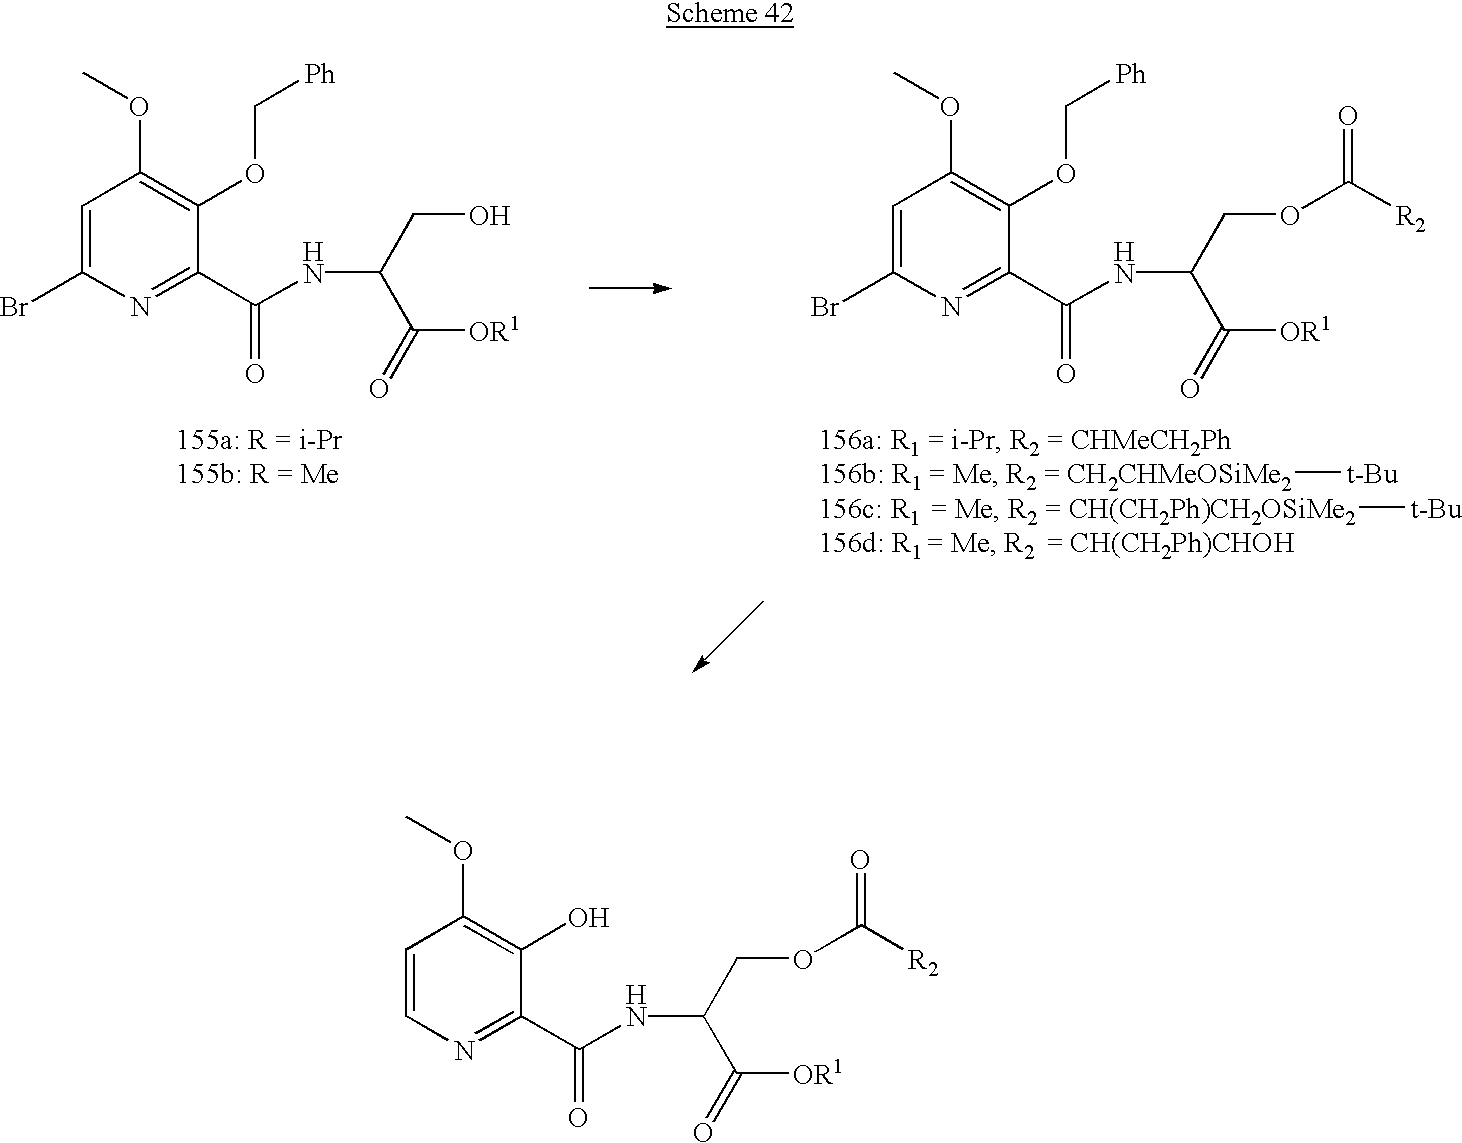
C1=CN=C(C(NC(COC(=O)[R2])C([OR1])=O)=O)C(O)=C1OC.C1=C(Br)N=C(C(NC(CO)C([OR1])=O)=O)C(OC[Ph])=C1OC.C1=C(Br)N=C(C(NC(COC(=O)[R2])C([OR1])=O)=O)C(OC[Ph])=C1OC.[CH2CHMeOSiMe2][t-Bu].[CH(CH2Ph)CH2OSiMe2][t-Bu]
